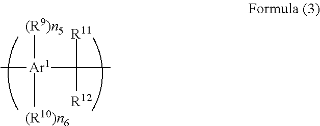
C[Ar1](C([R11])([R12])C)([(R9)n5])[(R10)n6]
